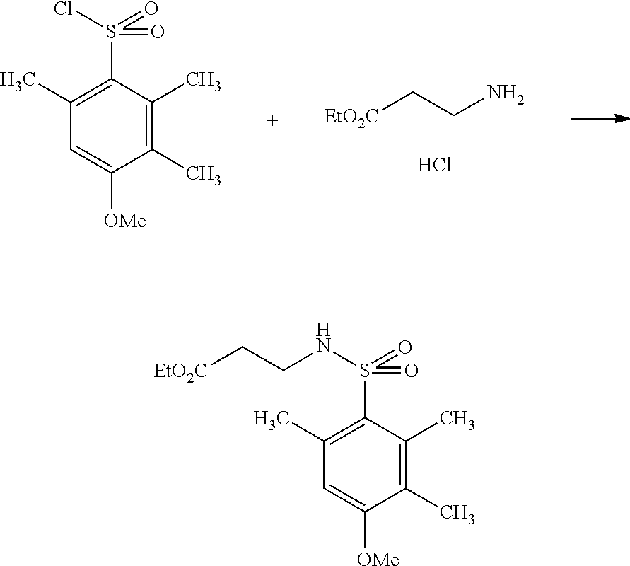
[EtO2C]CCN.Cl.C1(C)=C(C)C(S(Cl)(=O)=O)=C(C)C=C1[OMe].[EtO2C]CCNS(=O)(=O)C1=C(C)C=C([OMe])C(C)=C1C
